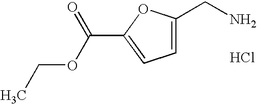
C1=C(CN)OC(C(=O)OCC)=C1.Cl
